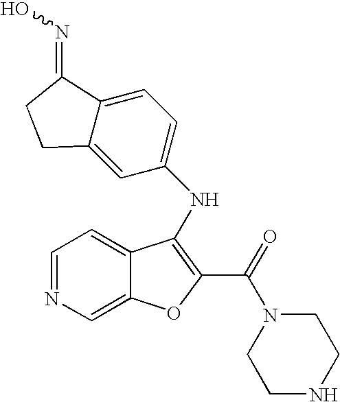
N(C1=C(C(=O)N2CCNCC2)OC2=CN=CC=C21)C1=CC=C2C(=C1)CCC2=NO
